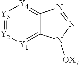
[Y3]1=[Y2][Y1]=C2C(=[Y4]1)N=NN2[OX7]
